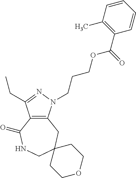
C12=C(N(CCCOC(C3=C(C)C=CC=C3)=O)N=C1CC)CC1(CNC2=O)CCOCC1
